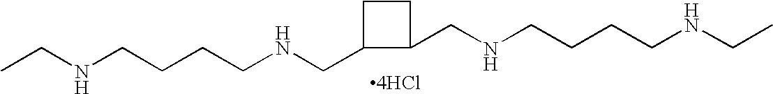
N(CCCCNCC1C(CNCCCCNCC)CC1)CC.[4HCl]
